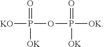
[KO]P(OP([OK])(=O)[OK])(=O)[OK]
